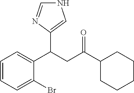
N1C=NC(C(CC(C2CCCCC2)=O)C2=CC=CC=C2Br)=C1
